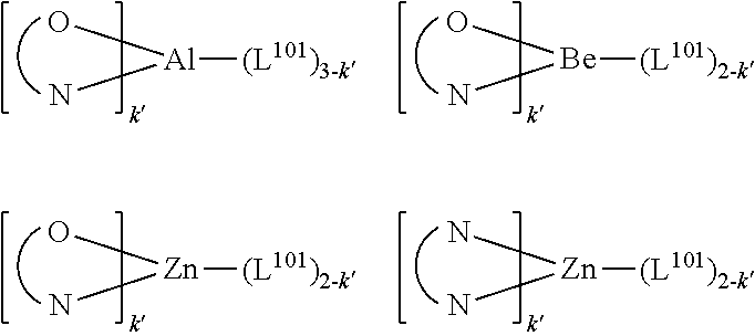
[Zn]([(L101)2-k])(O)N.[Zn]([(L101)2-k])(N)N.[Al]([(L101)3-k])(O)N.[Be]([(L101)2-k])(O)N
